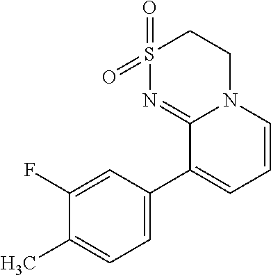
C1S(=O)(=O)N=C2N(C1)C=CC=C2C1=CC=C(C)C(F)=C1
